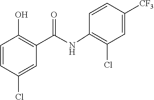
C1=CC(O)=C(C(=O)NC2=C(Cl)C=C([CF3])C=C2)C=C1Cl
